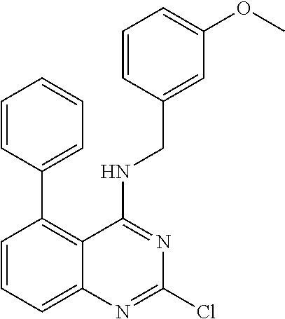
C1=CC=CC=C1C1=C2C(=CC=C1)N=C(Cl)N=C2NCC1=CC(OC)=CC=C1
